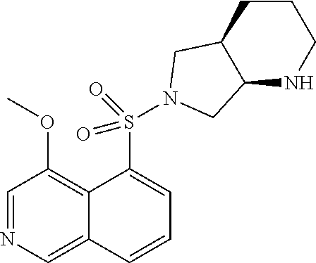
C1=NC=C2C(=C1OC)C(S(=O)(=O)N1CC3C(NCCC3)C1)=CC=C2
